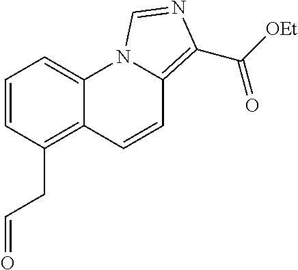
C1=CC(CC=O)=C2C(=C1)N1C(=C(C([OEt])=O)N=C1)C=C2
